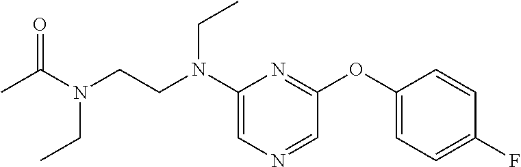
C1(N(CCN(C(C)=O)CC)CC)=CN=CC(OC2=CC=C(F)C=C2)=N1
